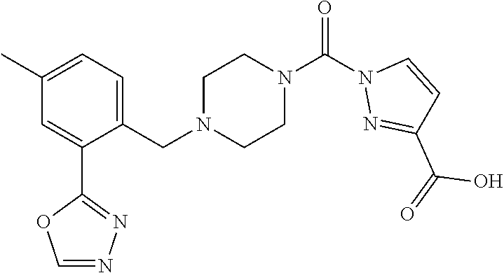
C1(C)=CC=C(CN2CCN(C(N3N=C(C(=O)O)C=C3)=O)CC2)C(C2=NN=CO2)=C1
